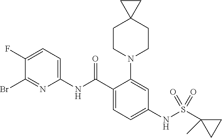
C1(Br)=NC(NC(C2=CC=C(NS(C3(C)CC3)(=O)=O)C=C2N2CCC3(CC2)CC3)=O)=CC=C1F
